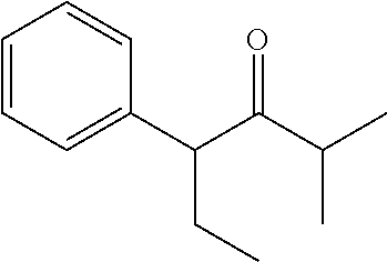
C1=CC=C(C(C(C(C)C)=O)CC)C=C1
